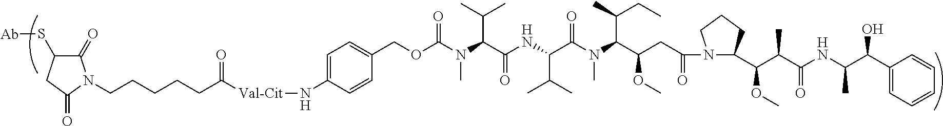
C(OC(N(C(C(NC(C(N(C(C(CC(N1C(C(C(C(NC(C(C2=CC=CC=C2)O)C)=O)C)OC)CCC1)=O)OC)C(C)CC)C)=O)C(C)C)=O)C(C)C)C)=O)C1=CC=C(N[Val-Cit]C(CCCCCN2C(=O)C(S[Ab])CC2=O)=O)C=C1
